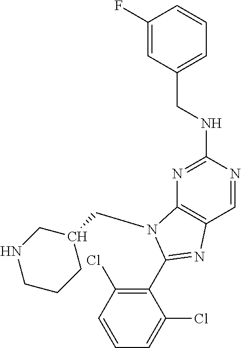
C1(F)=CC(CNC2=NC3=C(C=N2)N=C(C2=C(Cl)C=CC=C2Cl)N3CC2CNCCC2)=CC=C1
